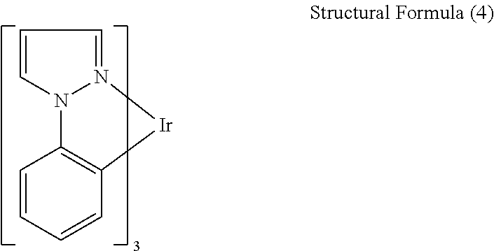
C1=CC=CC2=C1N1C=CC=N1[Ir]2
